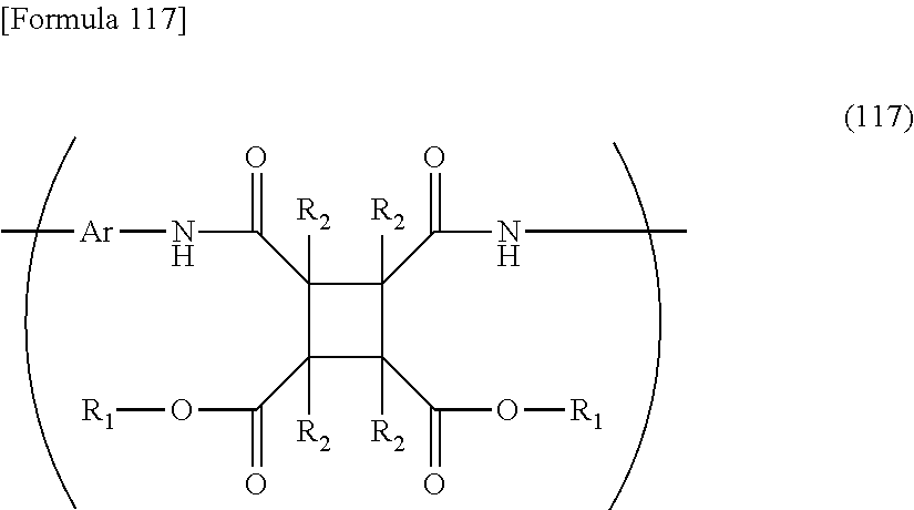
C1([R2])(C(N[Ar]C)=O)C([R2])(C(O[R1])=O)C([R2])(C(O[R1])=O)C1([R2])C(NC)=O
